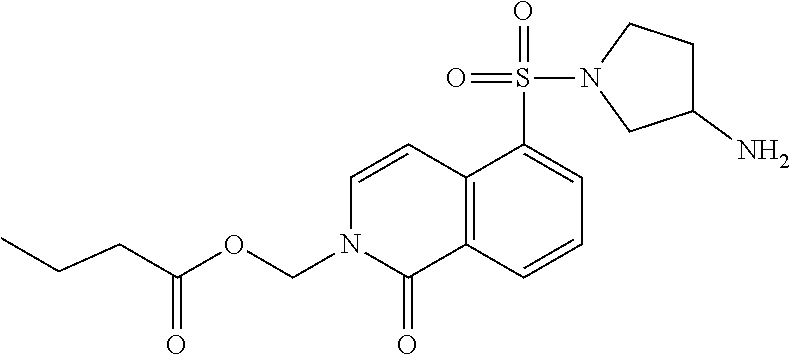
C12=C(C=CC=C1S(=O)(N1CC(N)CC1)=O)C(=O)N(COC(CCC)=O)C=C2
